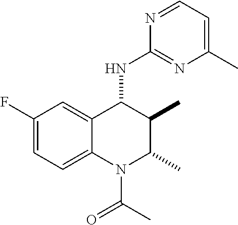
C1(F)=CC=C2C(=C1)C(NC1=NC(C)=CC=N1)C(C)C(C)N2C(C)=O
